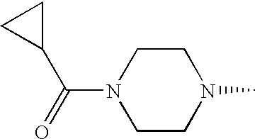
N1(C(=O)C2CC2)CCN(C)CC1
